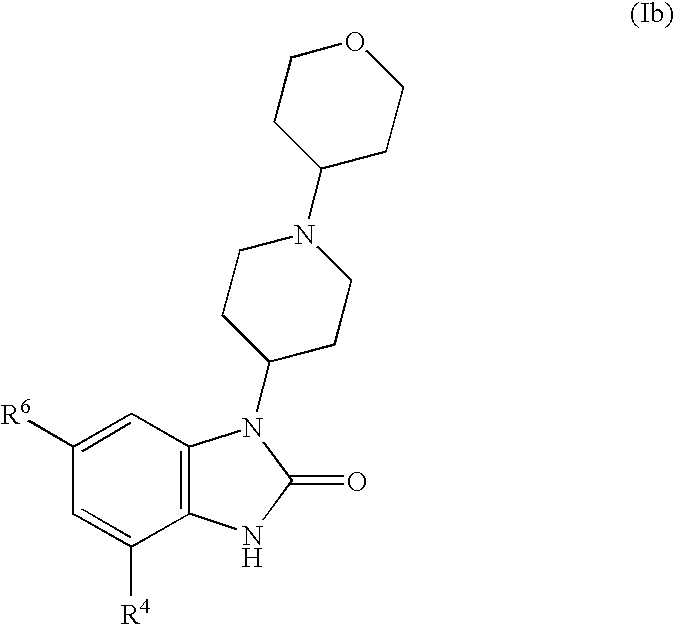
C1([R6])=CC2=C(C([R4])=C1)NC(=O)N2C1CCN(C2CCOCC2)CC1
